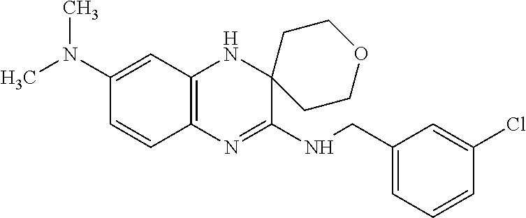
C1(N(C)C)=CC2=C(C=C1)N=C(NCC1=CC=CC(Cl)=C1)C1(N2)CCOCC1
